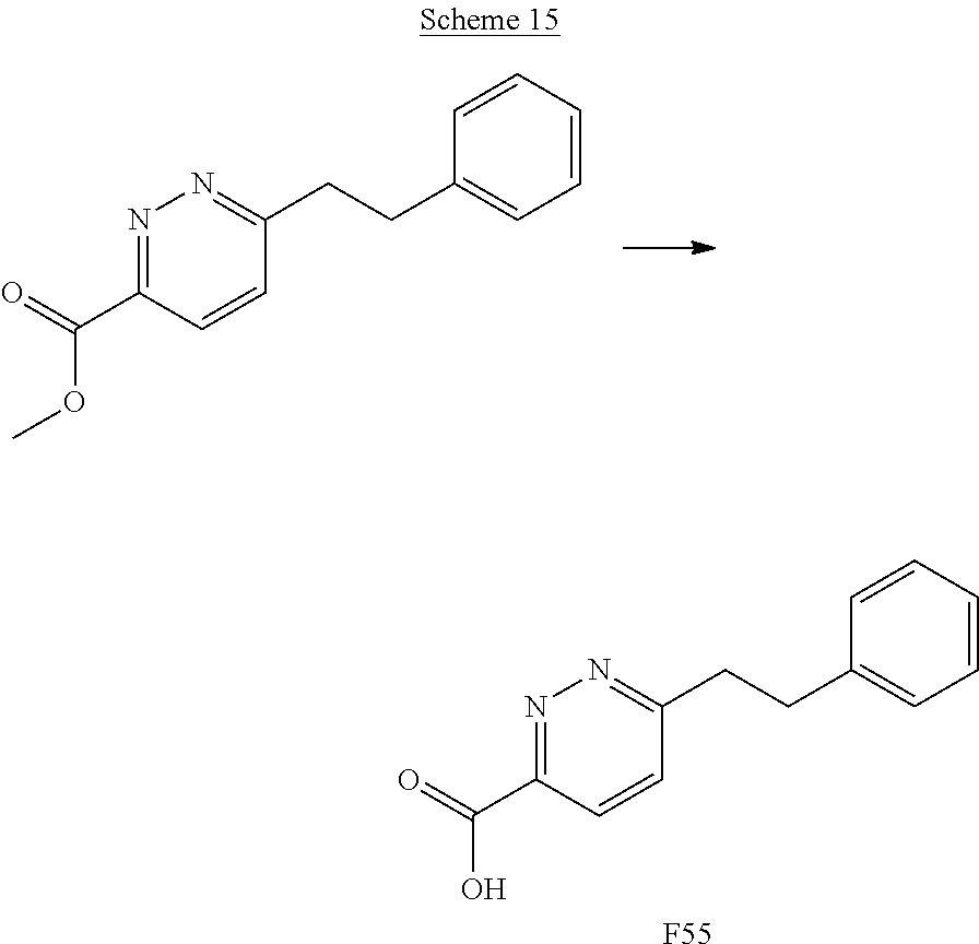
N1=C(C(=O)OC)C=CC(CCC2=CC=CC=C2)=N1.N1=C(C(=O)O)C=CC(CCC2=CC=CC=C2)=N1.[F55]
